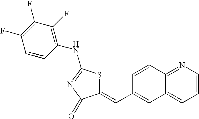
C1=CN=C2C(=C1)C=C(C=C1SC(NC3=C(F)C(F)=C(F)C=C3)=NC1=O)C=C2
